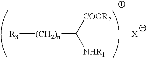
[R3][(CH2)n]C([NHR1])[COOR2]
